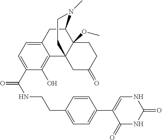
N(C(=O)C1=CC=C2C(=C1O)C13C(OC)(C(C2)N(C)CC1)CCC(=O)C3)CCC1=CC=C(C2=CNC(=O)NC2=O)C=C1
